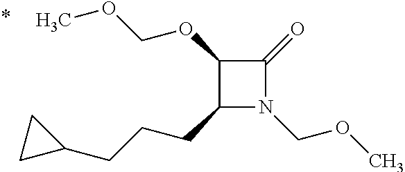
C1(CCCC2CC2)N(COC)C(=O)C1OCOC
